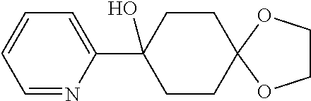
C1=C(C2(O)CCC3(CC2)OCCO3)N=CC=C1
